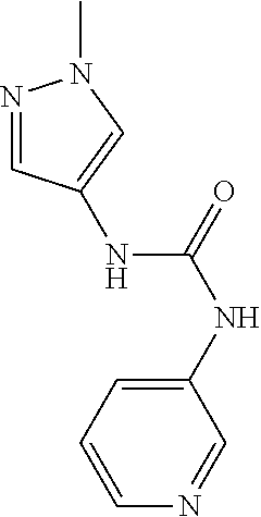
N1=CC(NC(NC2=CC=CN=C2)=O)=CN1C
